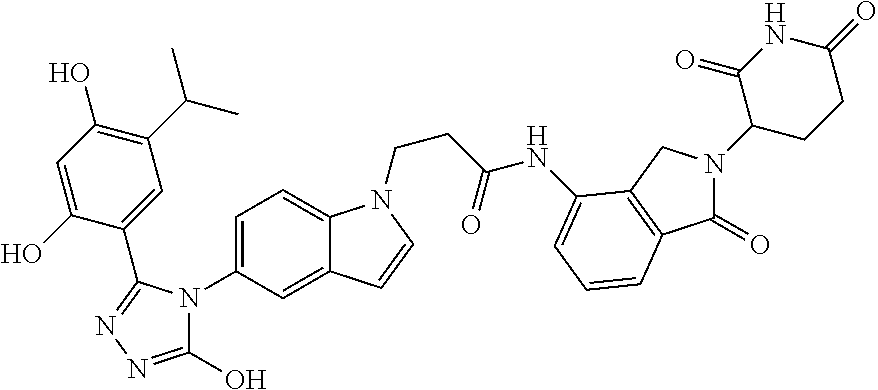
C1=C(N2C(O)=NN=C2C2=CC(C(C)C)=C(O)C=C2O)C=C2C(=C1)N(CCC(NC1=CC=CC3=C1CN(C1CCC(=O)NC1=O)C3=O)=O)C=C2
